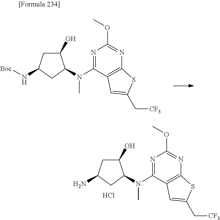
C1(O)CC(N[Boc])CC1N(C1=NC(OC)=NC2=C1C=C(C[CF3])S2)C.C1(O)CC(N)CC1N(C1=NC(OC)=NC2=C1C=C(C[CF3])S2)C.Cl
